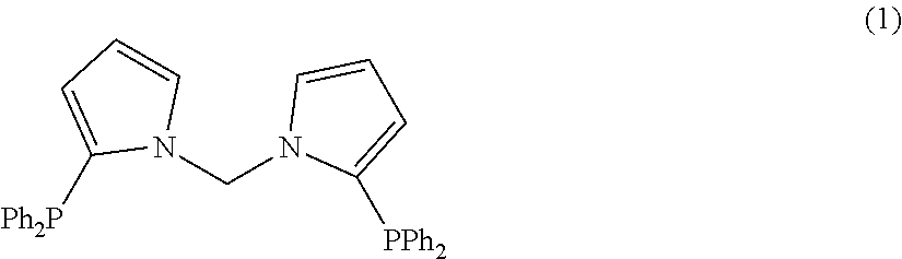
[Ph2P]C1=CC=CN1CN1C([PPh2])=CC=C1
